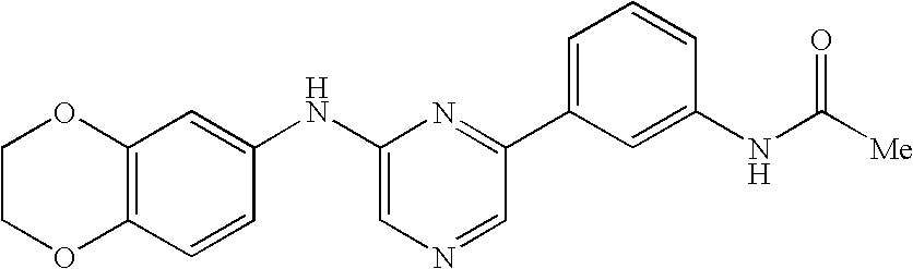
C12=C(C=CC(NC3=CN=CC(C4=CC=CC(NC([Me])=O)=C4)=N3)=C1)OCCO2
